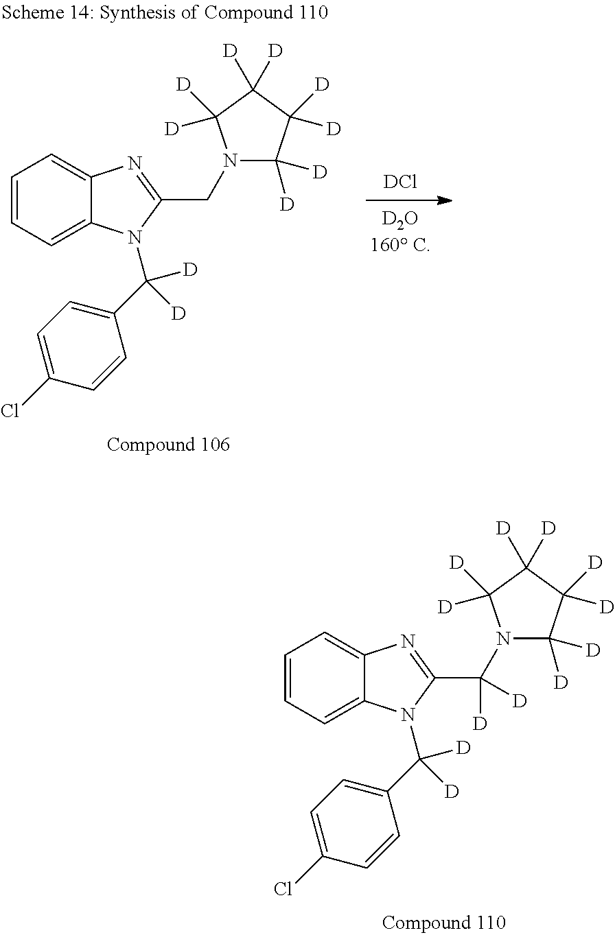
[DCl].C1=CC=C2C(=C1)N=C(CN1C([D])([D])C([D])([D])C([D])([D])C1([D])[D])N2C(C1=CC=C(Cl)C=C1)([D])[D].C1=CC=C2C(=C1)N=C(C(N1C([D])([D])C([D])([D])C([D])([D])C1([D])[D])([D])[D])N2C(C1=CC=C(Cl)C=C1)([D])[D]
